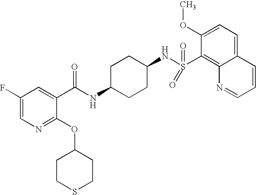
C1(F)=CN=C(OC2CCSCC2)C(C(NC2CCC(NS(C3=C4C(=CC=C3OC)C=CC=N4)(=O)=O)CC2)=O)=C1
